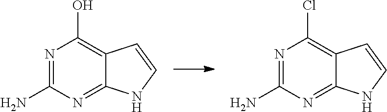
N1=C(N)N=C2C(=C1O)C=CN2.N1=C(N)N=C2C(=C1Cl)C=CN2
